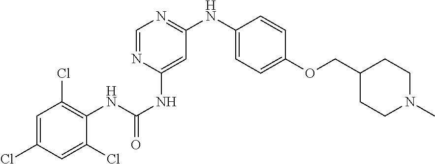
C1=C(Cl)C=C(Cl)C(NC(NC2=CC(NC3=CC=C(OCC4CCN(C)CC4)C=C3)=NC=N2)=O)=C1Cl
